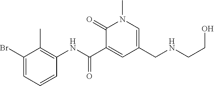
C1(Br)=CC=CC(NC(C2=CC(CNCCO)=CN(C)C2=O)=O)=C1C
